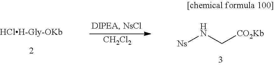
[CH2Cl2].[Ns]NC[CO2Kb]
